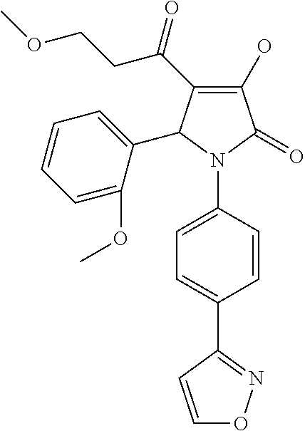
C1(O)=C(C(CCOC)=O)C(C2=CC=CC=C2OC)N(C2=CC=C(C3=NOC=C3)C=C2)C1=O
